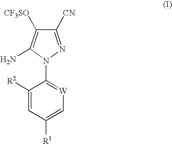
C1([R2])=CC([R1])=C[W]=C1N1C(N)=C([CF3SO])C([CN])=N1
